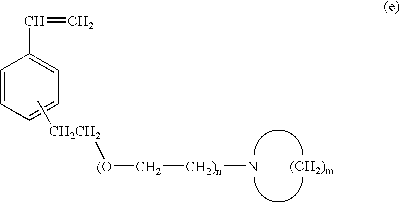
[(CH2)m].C1=CC=CC=C1C=C.[CH2)n](N)C[(O][CH2CH2]C
